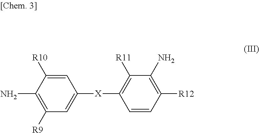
C1([R9])=C(N)C([R10])=CC([X]C2=C([R11])C(N)=C([R12])C=C2)=C1
